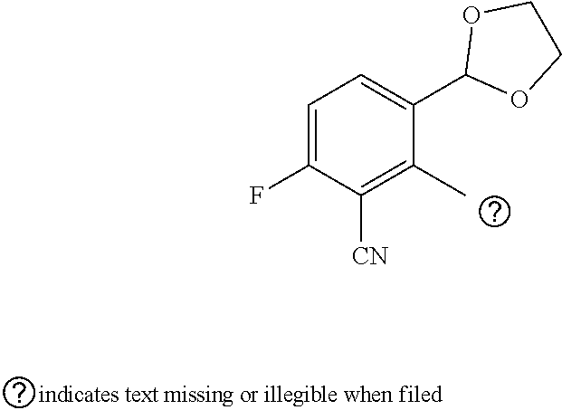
C1=C(F)C([CN])=C(C)C(C2OCCO2)=C1
